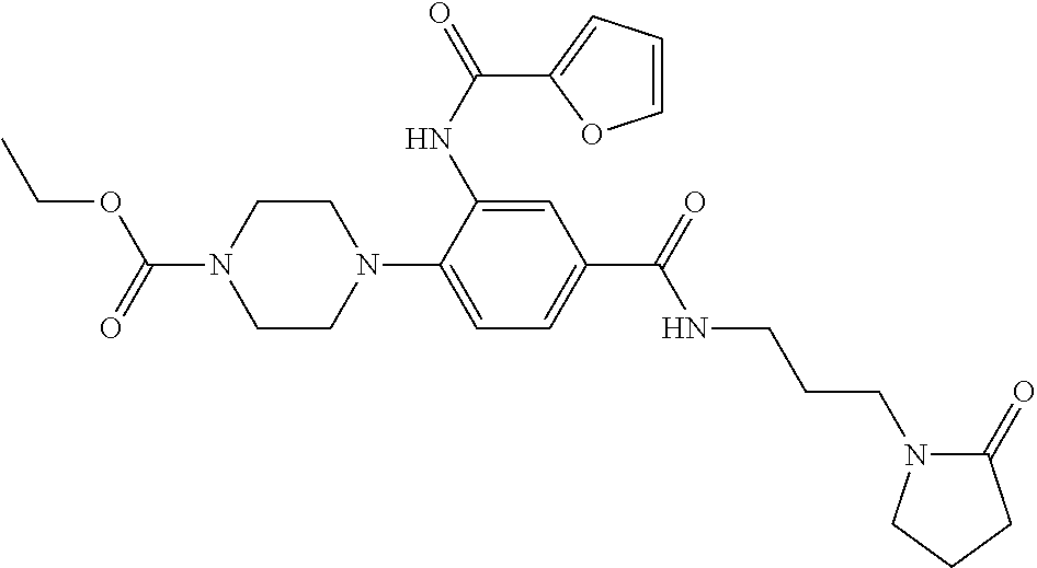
C(N1CCN(C2=CC=C(C(NCCCN3C(=O)CCC3)=O)C=C2NC(=O)C2=CC=CO2)CC1)(=O)OCC
